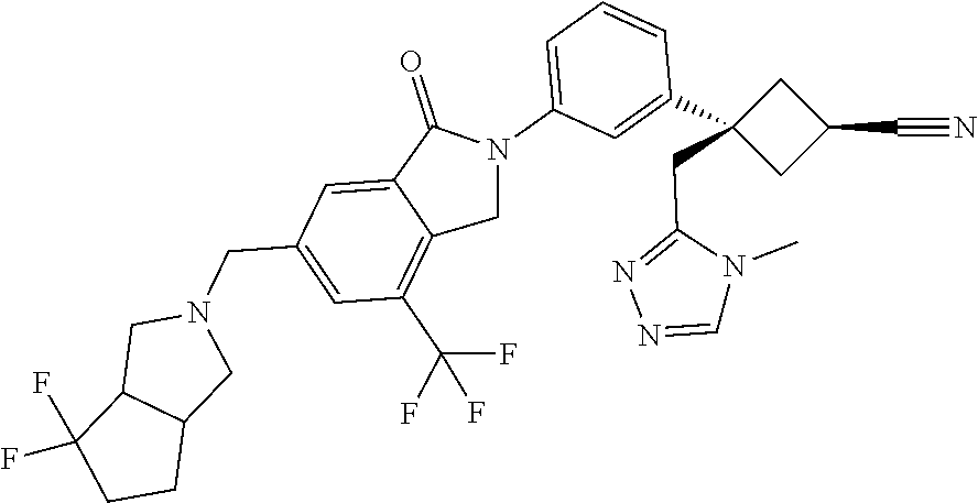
C(C1=CC(C(F)(F)F)=C2C(=C1)C(=O)N(C1=CC=CC(C3(CC4=NN=CN4C)CC(C#N)C3)=C1)C2)N1CC2C(C1)CCC2(F)F
